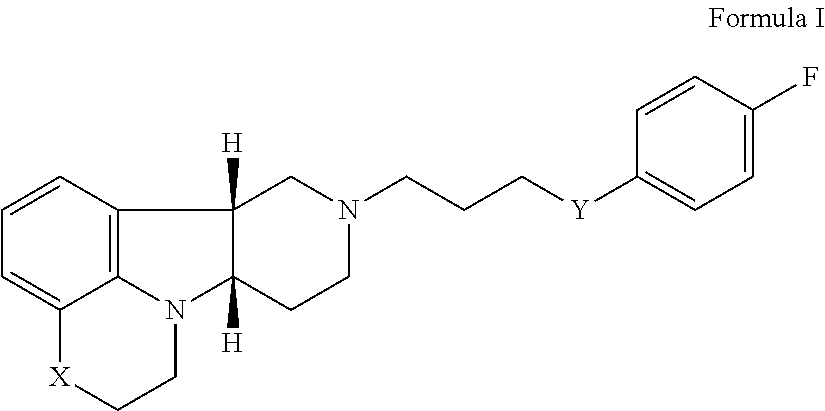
C1=CC2=C3C(=C1)[X]CCN3C1([H])C2([H])CN(CCC[Y]C2=CC=C(F)C=C2)CC1
